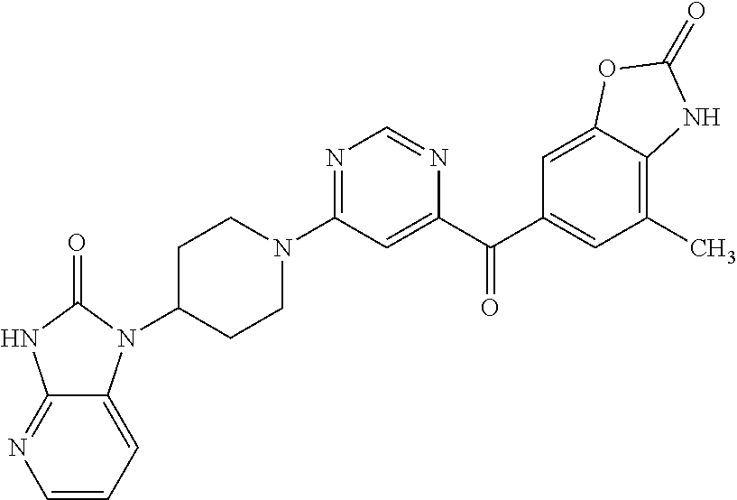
C1C(N2C3=CC=CN=C3NC2=O)CCN(C2=NC=NC(C(C3=CC(C)=C4C(=C3)OC(=O)N4)=O)=C2)C1
